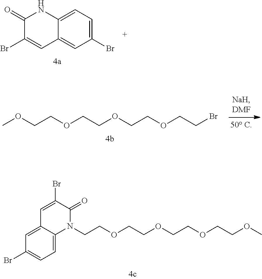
C1(Br)=CC=C2C(=C1)C=C(Br)C(=O)N2.COCCOCCOCCOCCBr.C1(Br)=CC=C2C(=C1)C=C(Br)C(=O)N2CCOCCOCCOCCOC
